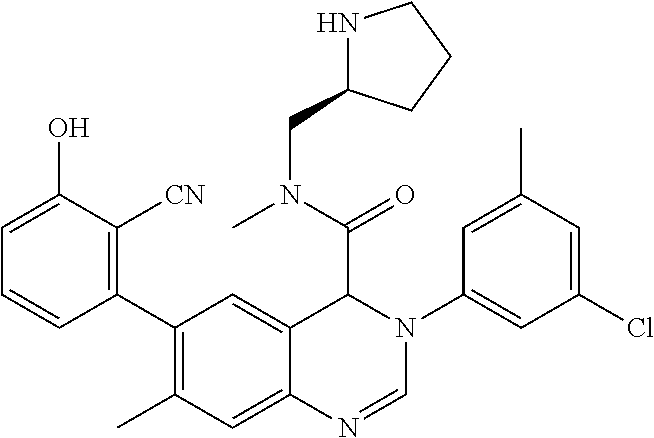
C1(C2=C(C)C=C3C(=C2)C(C(=O)N(CC2NCCC2)C)N(C2=CC(Cl)=CC(C)=C2)C=N3)=C([CN])C(O)=CC=C1
